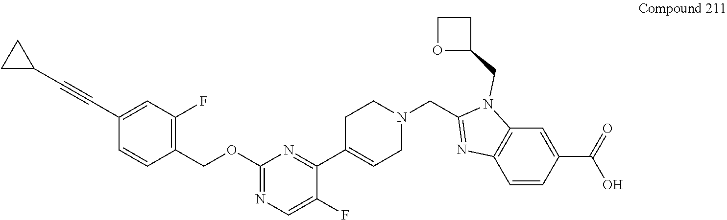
C1=C(C#CC2CC2)C=CC(COC2=NC=C(F)C(C3=CCN(CC4=NC5=C(C=C(C(=O)O)C=C5)N4CC4CCO4)CC3)=N2)=C1F
